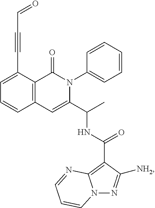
C1=C(C#CC=O)C2=C(C=C1)C=C(C(C)NC(=O)C1=C3N(N=C1[NH2])C=CC=N3)N(C1=CC=CC=C1)C2=O
